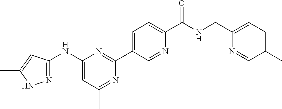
N1=C(C)C=C(NC2=NNC(C)=C2)N=C1C1=CC=C(C(=O)NCC2=CC=C(C)C=N2)N=C1
